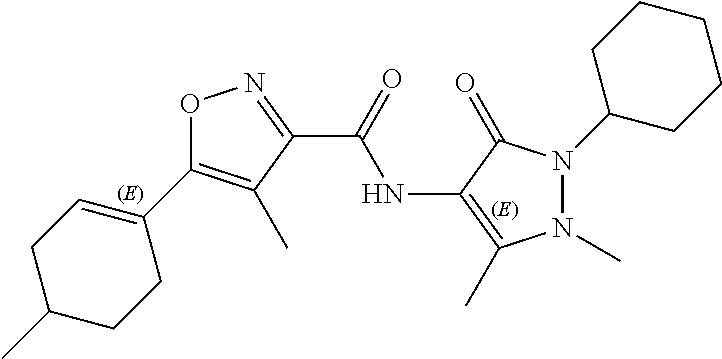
O1C(C2=CCC(C)CC2)=C(C)C(C(=O)NC2=C(C)N(C)N(C3CCCCC3)C2=O)=N1
